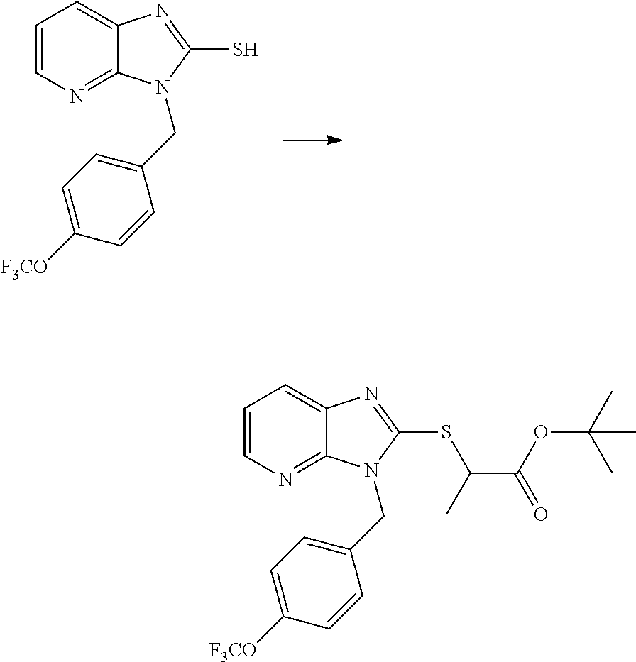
C1=CN=C2C(=C1)N=C(S)N2CC1=CC=C([F3CO])C=C1.C1=CN=C2C(=C1)N=C(SC(C(=O)OC(C)(C)C)C)N2CC1=CC=C([F3CO])C=C1
